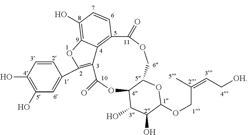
C12OC(=O)C3=C(C4=CC(O)=C(O)C=C4)OC4=C(O)C=CC(=C43)C(=O)OCC1OC(OCC(=CC[OH])C)C(O)C2O
